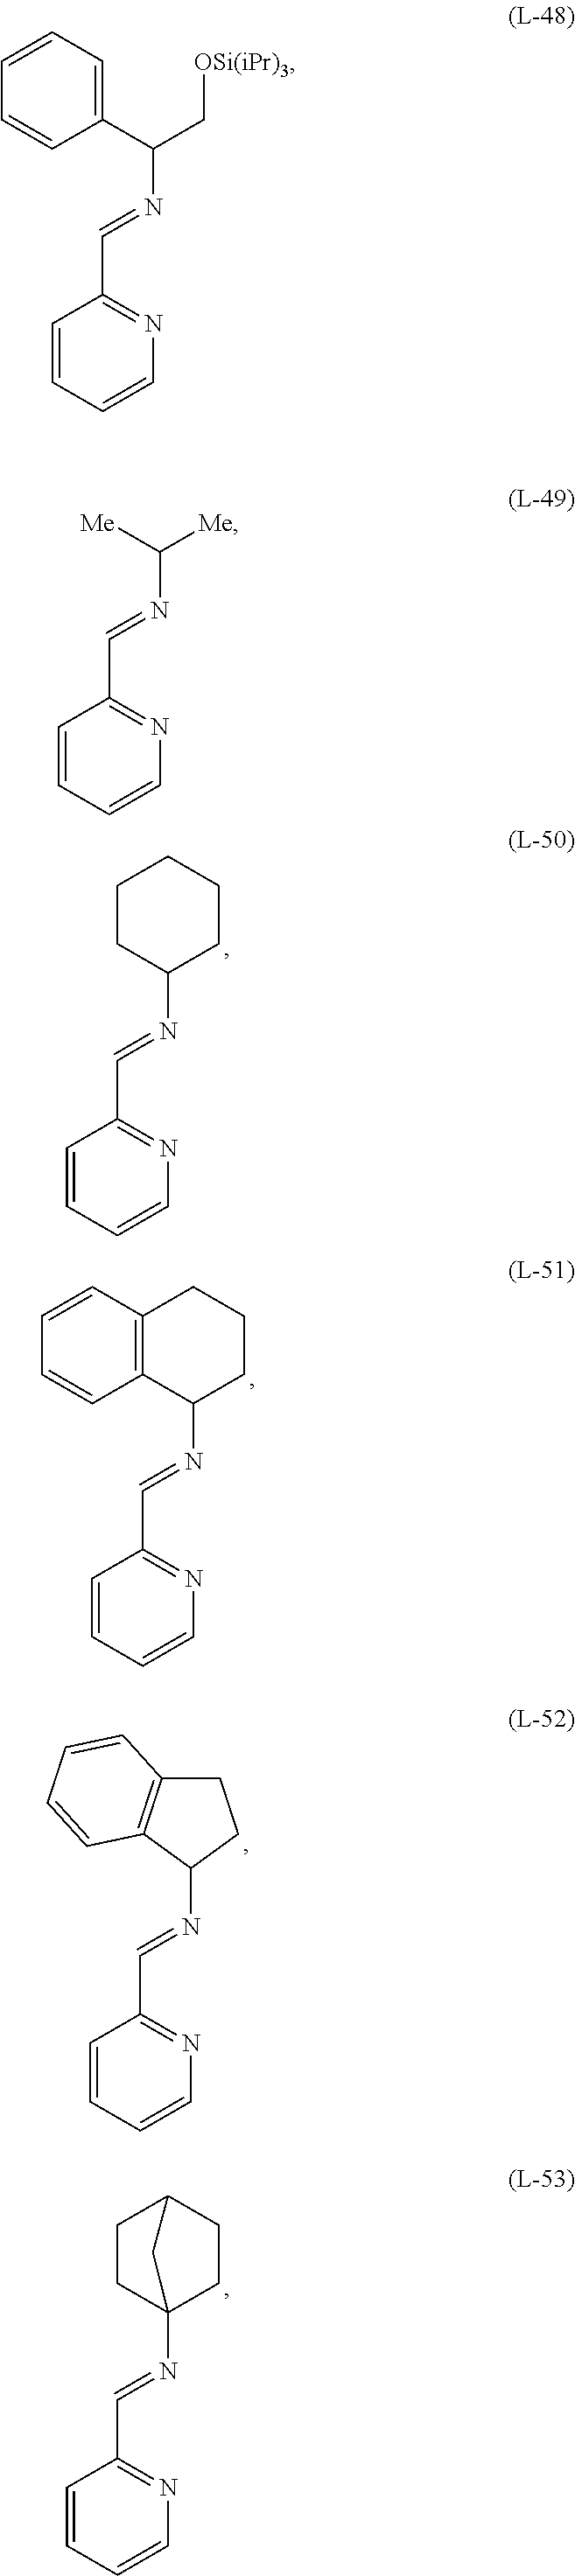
C1=CC=CN=C1C=NC(C[OSi(iPr)3])C1=CC=CC=C1.C1=CC=CN=C1C=NC([Me])[Me].C1=CC=CN=C1C=NC1CCCCC1.C1=CC=CN=C1C=NC1CCCC2=C1C=CC=C2.C1=CC=CN=C1C=NC1CCC2=C1C=CC=C2.C1=CC=CN=C1C=NC12CCC(CC1)C2
